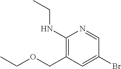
C1(NCC)=C(COCC)C=C(Br)C=N1
